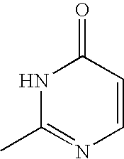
N1C(C)=NC=CC1=O
